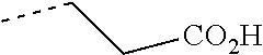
CCC[CO2H]
